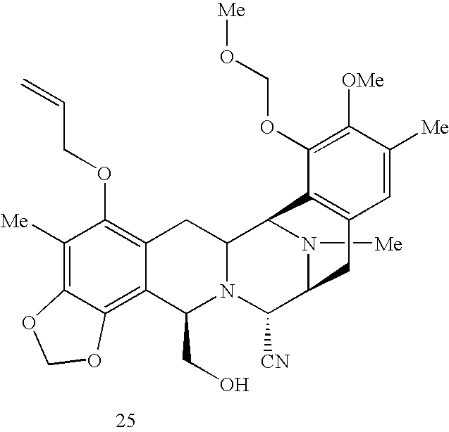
C1([Me])=C2C(=C3C(=C1OCC=C)CC1N(C3CO)C([CN])C3N([Me])C1C1=C(C3)C=C([Me])C([OMe])=C1OCO[Me])OCO2
